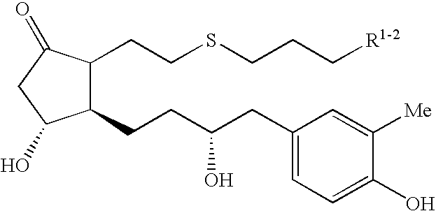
C1(CCC(CC2=CC=C(O)C([Me])=C2)O)C(CCSCCC[R1-2])C(=O)CC1O
